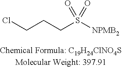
ClCCCS([NPMB2])(=O)=O
